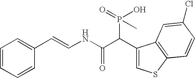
C1=CC=CC(C=CNC(C(C2=CSC3=C2C=C(Cl)C=C3)P(O)(C)=O)=O)=C1
